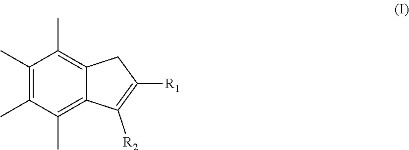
C1(C)=C(C)C(C)=C2C(=C1C)CC([R1])=C2[R2]
